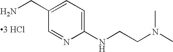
C1=C(CN)C=NC(NCCN(C)C)=C1.[3 HCl]
